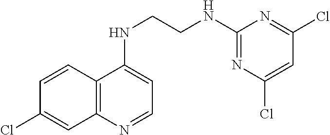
C12=C(N=CC=C1NCCNC1=NC(Cl)=CC(Cl)=N1)C=C(Cl)C=C2
